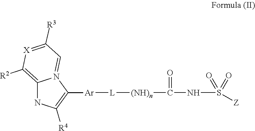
C12=C([R2])[X]=C([R3])C=N1C([Ar][L][(NH)n]C(NS([Z])(=O)=O)=O)=C([R4])N2
